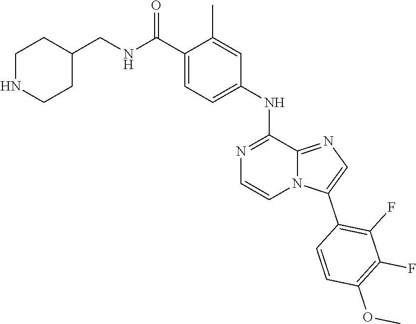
C1=CN2C(=NC=C2C2=C(F)C(F)=C(OC)C=C2)C(NC2=CC=C(C(NCC3CCNCC3)=O)C(C)=C2)=N1
